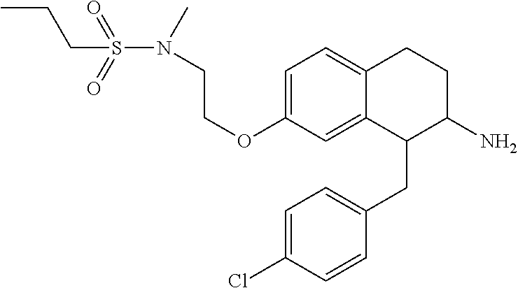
C1=C(OCCN(S(=O)(=O)CCC)C)C=C2C(=C1)CCC(N)C2CC1=CC=C(Cl)C=C1
